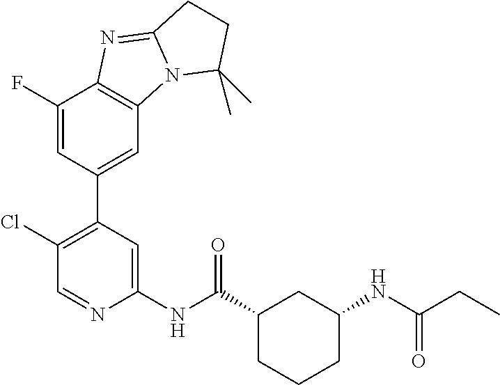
C1(NC(C2CCCC(NC(CC)=O)C2)=O)=CC(C2=CC3=C(C(F)=C2)N=C2N3C(C)(C)CC2)=C(Cl)C=N1
